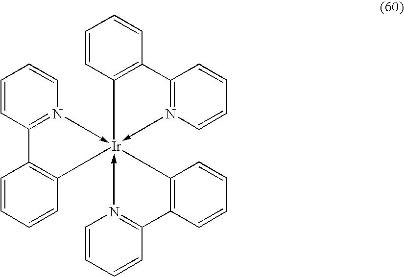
C1=CC2=N(->[Ir]34(-N5=C(C6=C3C=CC=C6)C=CC=C5)(-N3=C(C5=C4C=CC=C5)C=CC=C3)C3=C2C=CC=C3)C=C1
